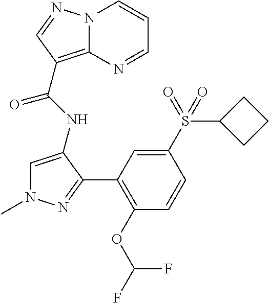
N12C(=C(C(NC3=CN(C)N=C3C3=C(OC(F)F)C=CC(S(C4CCC4)(=O)=O)=C3)=O)C=N1)N=CC=C2
